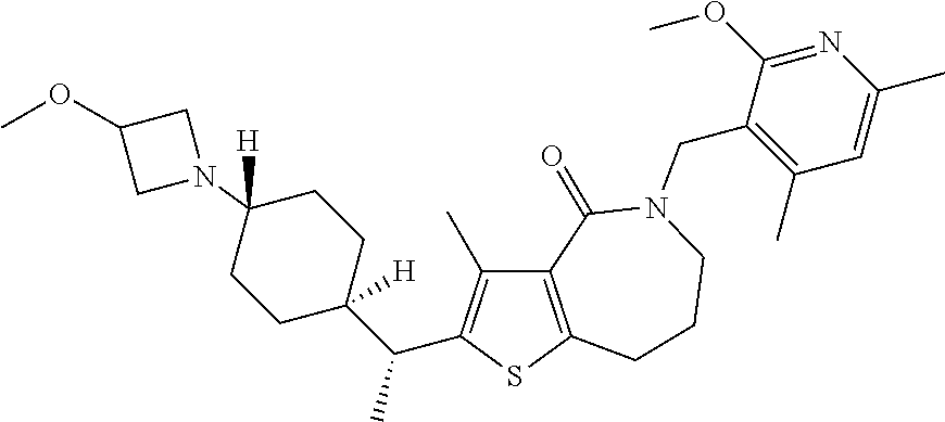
C12=C(SC(C(C3([H])CCC(N4CC(OC)C4)([H])CC3)C)=C1C)CCCN(CC1=C(C)C=C(C)N=C1OC)C2=O
